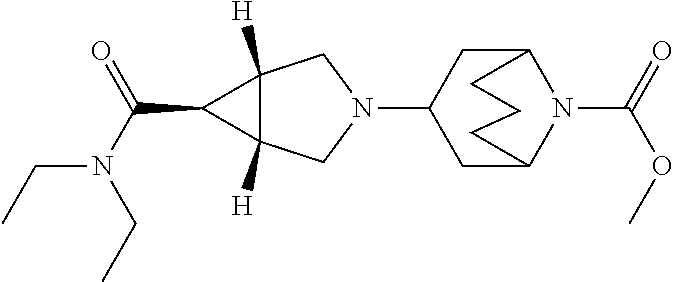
N1(C2CC3N(C(=O)OC)C(C2)CCC3)CC2([H])C([H])(C1)C2C(N(CC)CC)=O
